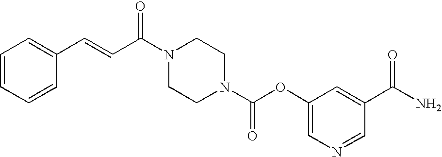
C1CN(C(OC2=CN=CC(C(N)=O)=C2)=O)CCN1C(C=CC1=CC=CC=C1)=O
